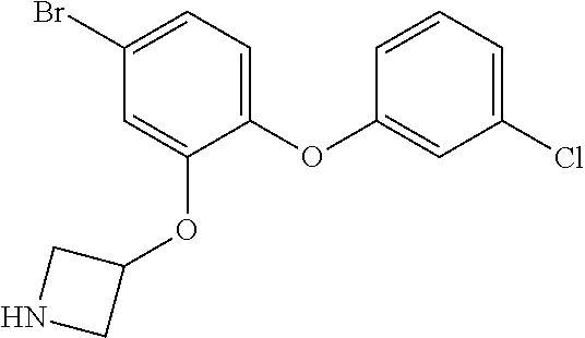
C1(Br)=CC=C(OC2=CC(Cl)=CC=C2)C(OC2CNC2)=C1
